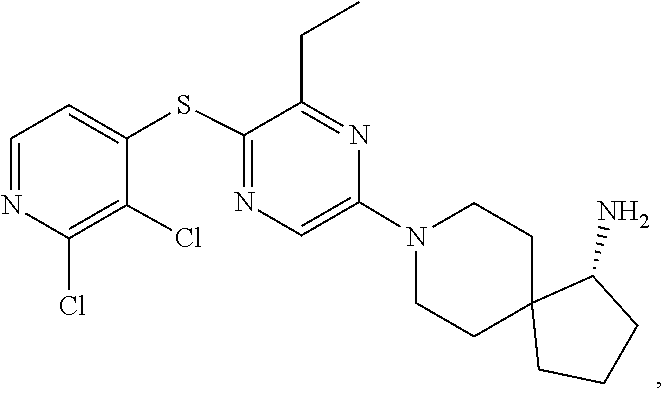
C1C2(CCCC2N)CCN(C2=CN=C(SC3=CC=NC(Cl)=C3Cl)C(CC)=N2)C1
